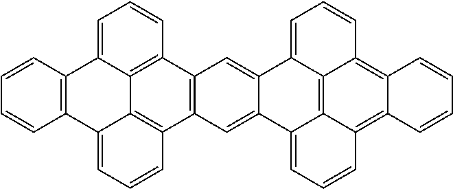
C12=C(C=CC=C1)C1=CC=CC3=C1C1=C(C4=C3C=C3C(=C4)C4=CC=CC5=C6C(=C7C(=C45)C3=CC=C7)C=CC=C6)C=CC=C21
